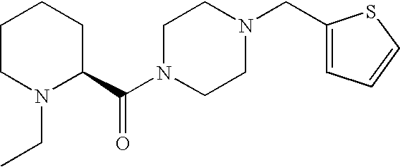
C1CN(CC)C(C(N2CCN(CC3=CC=CS3)CC2)=O)CC1
